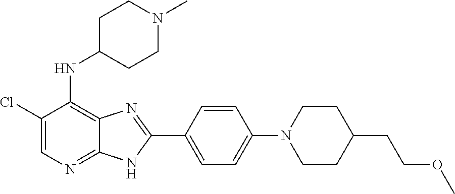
C1(Cl)=CN=C2C(=C1NC1CCN(C)CC1)N=C(C1=CC=C(N3CCC(CCOC)CC3)C=C1)N2
